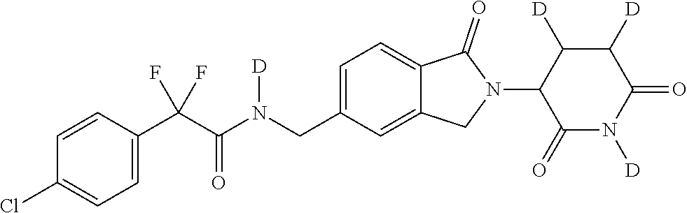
C1=CC(C(C(N(CC2=CC=C3C(=C2)CN(C2C(=O)N([D])C(=O)C([D])C2[D])C3=O)[D])=O)(F)F)=CC=C1Cl
